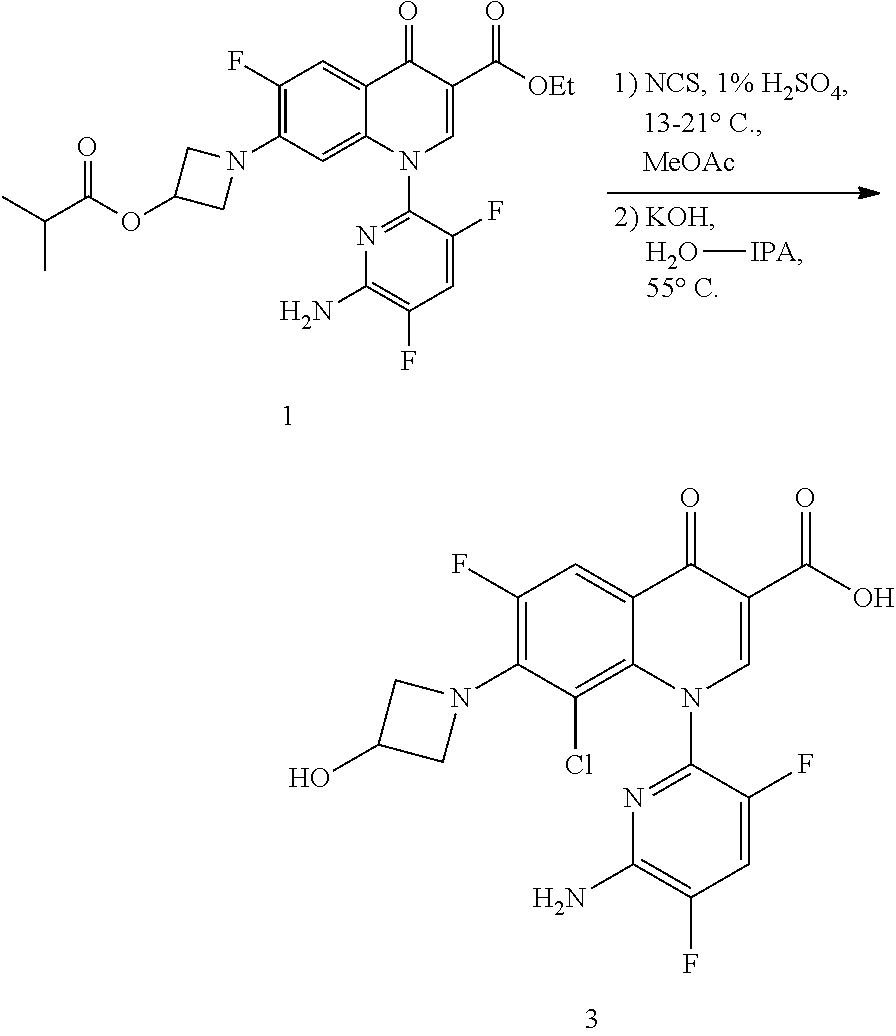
OC1CN(C2=C(F)C=C3C(=C2Cl)N(C2=NC(N)=C(F)C=C2F)C=C(C(O)=O)C3=O)C1.O[IPA].CC(C(OC1CN(C2=C(F)C=C3C(=C2)N(C2=NC(N)=C(F)C=C2F)C=C(C([OEt])=O)C3=O)C1)=O)C
